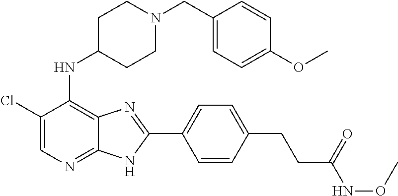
C1(Cl)=CN=C2C(=C1NC1CCN(CC3=CC=C(OC)C=C3)CC1)N=C(C1=CC=C(CCC(NOC)=O)C=C1)N2
